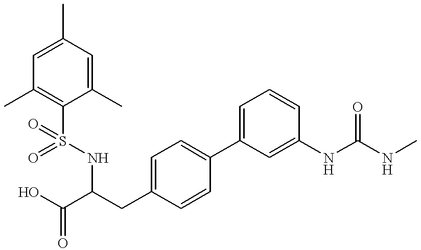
C1=C(CC(NS(C2=C(C)C=C(C)C=C2C)(=O)=O)C(O)=O)C=CC(C2=CC=CC(NC(=O)NC)=C2)=C1
